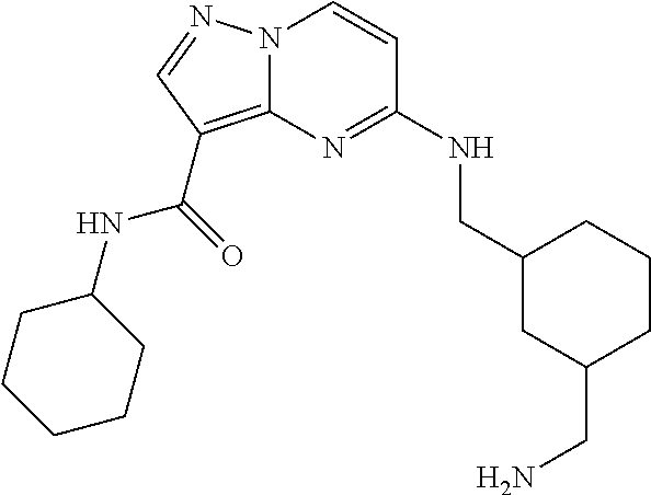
N12C(=C(C(=O)NC3CCCCC3)C=N1)N=C(NCC1CC(CN)CCC1)C=C2
